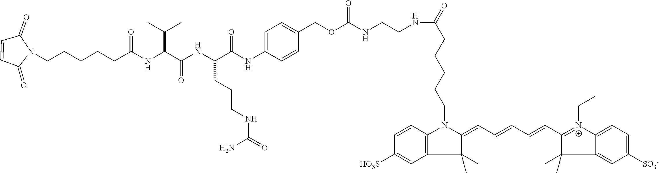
C1=CC(=O)N(CCCCCC(NC(C(NC(C(NC2=CC=C(COC(NCCNC(=O)CCCCCN3C4=C(C(C)(C)C3=CC=CC=CC3=[N+](CC)C5=CC=C([SO3-])C=C5C3(C)C)C=C([HO3S])C=C4)=O)C=C2)=O)CCCNC(=O)N)=O)C(C)C)=O)C1=O
